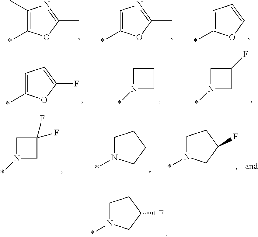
C1N(*)CC(F)C1.C1(C)=C(*)OC(C)=N1.C1=C(*)OC(C)=N1.C1=C(*)OC=C1.C1=C(*)OC(F)=C1.C1N(*)CC1.C1N(*)CC1F.C1N(*)CC1(F)F.C1N(*)CCC1.C1N(*)CC(F)C1
